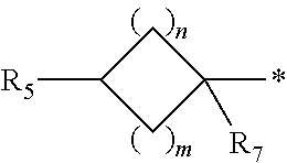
C1C(*)([R7])CC1[R5]
